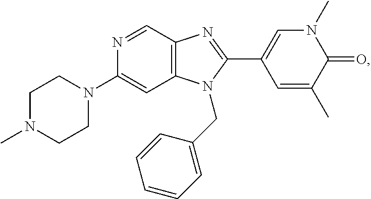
C1N(C)CCN(C2=CC3=C(C=N2)N=C(C2=CN(C)C(=O)C(C)=C2)N3CC2=CC=CC=C2)C1
